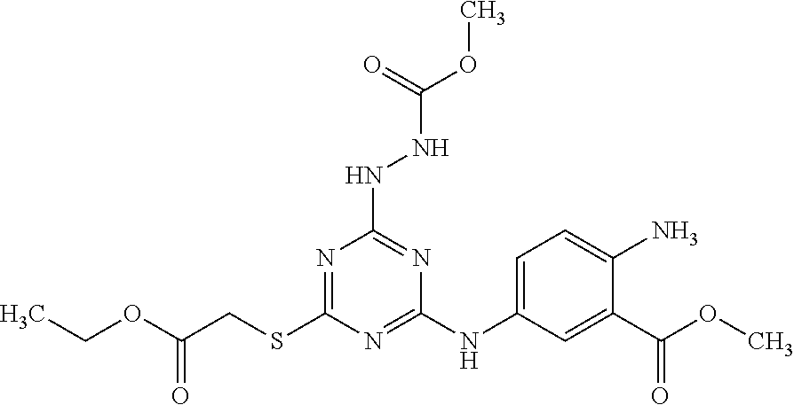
CCOC(CSC1=NC(NNC(OC)=O)=NC(NC2=CC=C(N)C(C(OC)=O)=C2)=N1)=O
